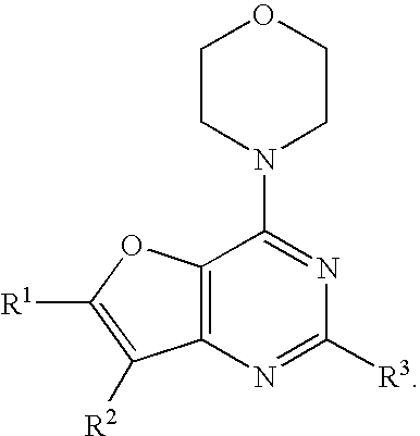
C12=C(N=C([R3])N=C1N1CCOCC1)C([R2])=C([R1])O2
